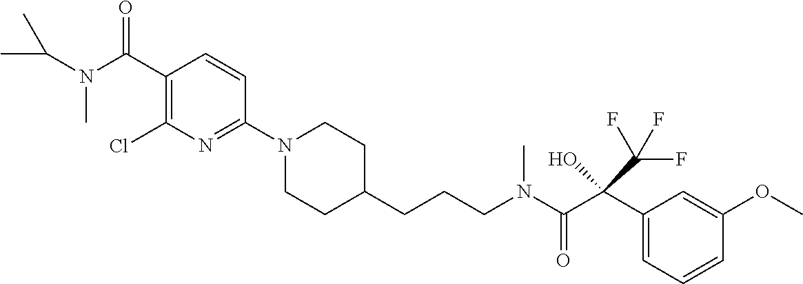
C1(C(N(C(C)C)C)=O)=C(Cl)N=C(N2CCC(CCCN(C(C(C3=CC=CC(OC)=C3)(C(F)(F)F)O)=O)C)CC2)C=C1
